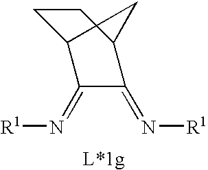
C1C2C(=N[R1])C(=N[R1])C(C1)C2
